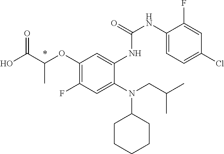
OC(C(OC1=C(F)C=C(N(CC(C)C)C2CCCCC2)C(NC(NC2=CC=C(Cl)C=C2F)=O)=C1)C)=O
